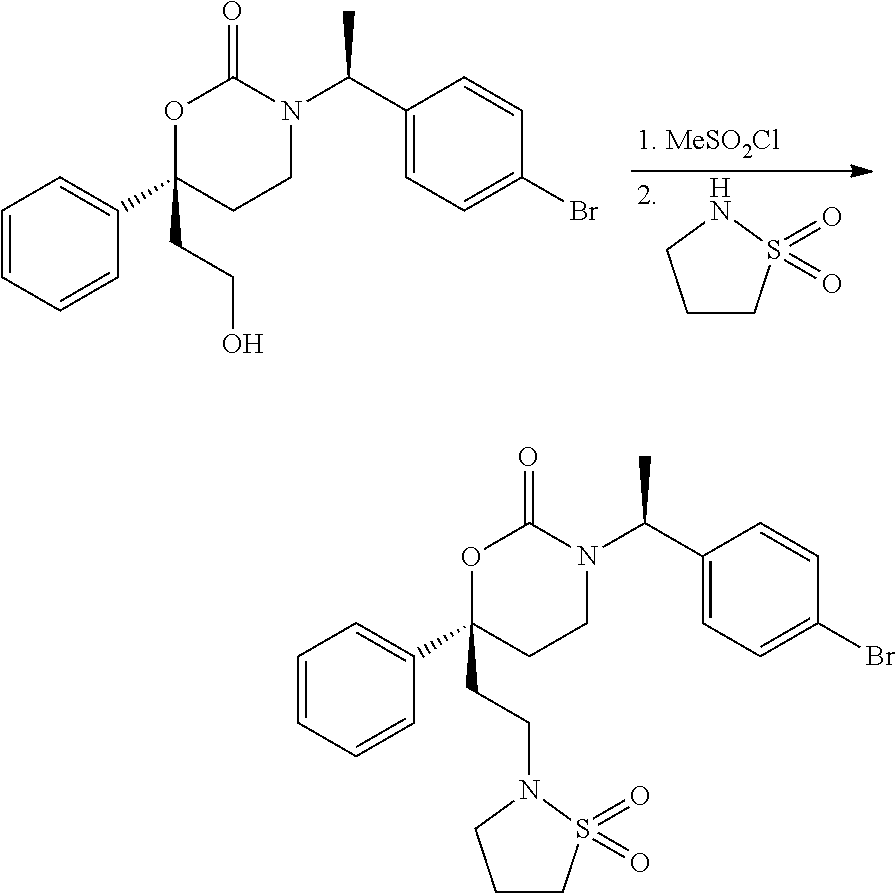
C1=CC=CC(C2(CCO)CCN(C(C3=CC=C(Br)C=C3)C)C(=O)O2)=C1.C1CS(=O)(=O)NC1.C1=CC=CC(C2(CCN3S(=O)(=O)CCC3)CCN(C(C3=CC=C(Br)C=C3)C)C(=O)O2)=C1
